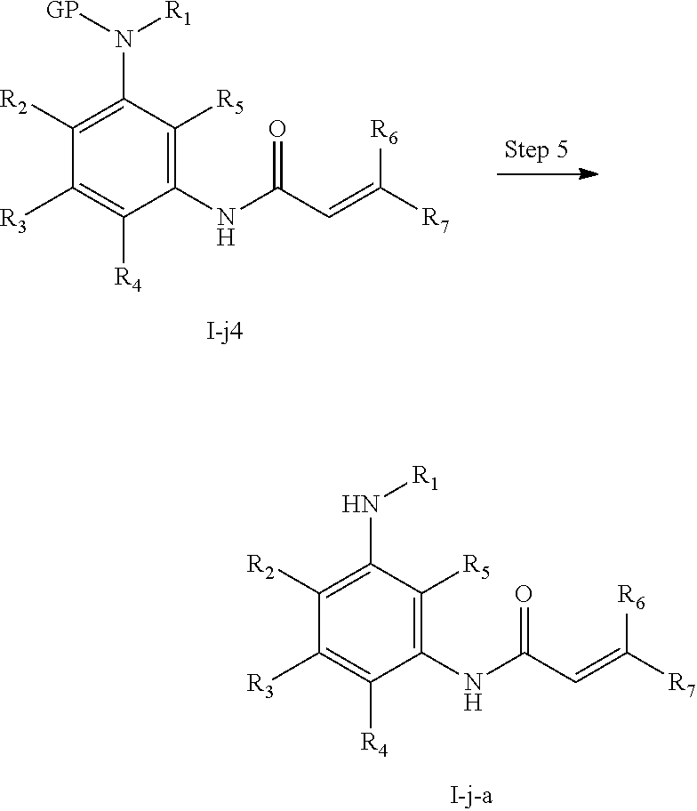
C1(NC(C=C([R7])[R6])=O)=C([R5])C(N([GP])[R1])=C([R2])C([R3])=C1[R4].C1(NC(C=C([R7])[R6])=O)=C([R5])C(N[R1])=C([R2])C([R3])=C1[R4]
